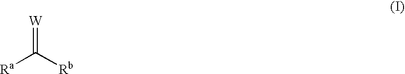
[Ra]C([Rb])=[W]
